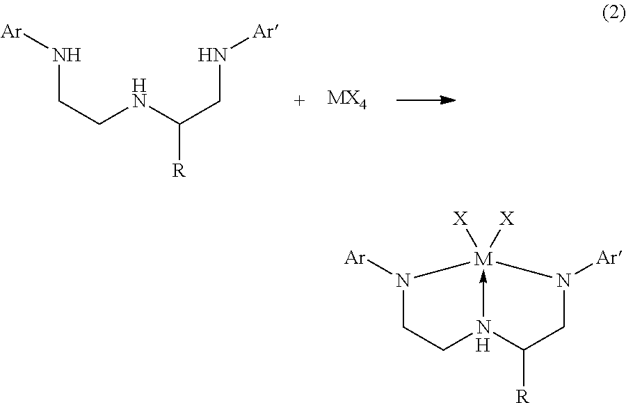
N1([Ar])CCN2->[M]1([X])([X])N([Ar])CC2[R].[H].N(CCNC(CN[Ar])[R])[Ar].[MX4]
